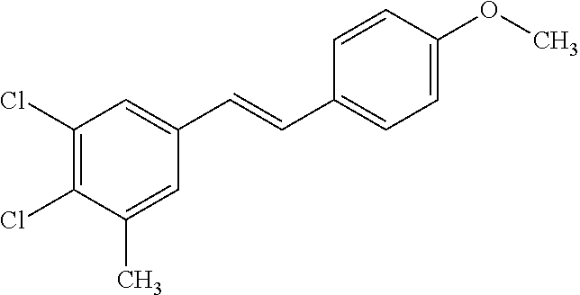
C1(Cl)=C(Cl)C(C)=CC(C=CC2=CC=C(OC)C=C2)=C1
